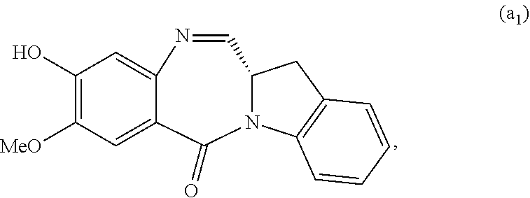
C1=NC2=CC(O)=C([MeO])C=C2C(=O)N2C1CC1=C2C=CC=C1
